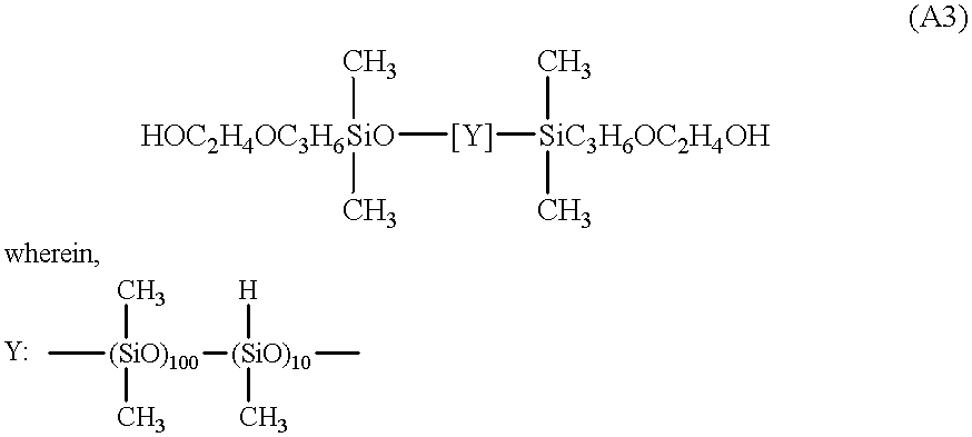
[HOC2H4OC3H6SiO]([Y][SiC3H6OC2H4OH](C)C)(C)C.C[(SiO)100]([(SiO)10](C)([H])C)(C)C
